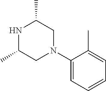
C1(N2CC(C)NC(C)C2)=CC=CC=C1C
